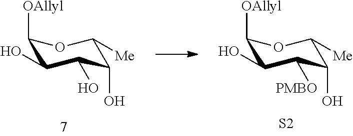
C1([OAllyl])C(O)C(O)C(O)C([Me])O1.C1([OAllyl])C(O)C([PMBO])C(O)C([Me])O1.[S2]
